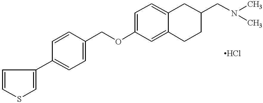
O(C1=CC=C2C(=C1)CCC(CN(C)C)C2)CC1=CC=C(C2=CSC=C2)C=C1
